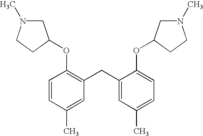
C1=CC(C)=CC(CC2=CC(C)=CC=C2OC2CN(C)CC2)=C1OC1CN(C)CC1
